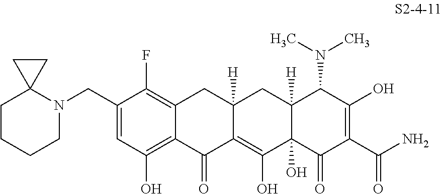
C1(CN2CCCCC23CC3)=CC(O)=C2C(=C1F)CC1([H])C(=C(O)C3(O)C([H])(C1)C(N(C)C)C(O)=C(C(N)=O)C3=O)C2=O
